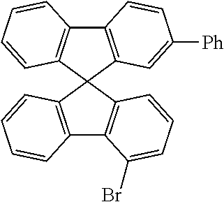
C12=C(C3(C4=C1C(Br)=CC=C4)C1=C(C4=C3C=CC=C4)C=CC([Ph])=C1)C=CC=C2
